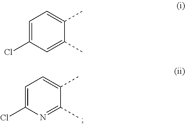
C1=C(Cl)N=C(C)C(C)=C1.C1=C(Cl)C=C(C)C(C)=C1
